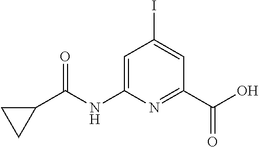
C1=C(NC(C2CC2)=O)N=C(C(O)=O)C=C1I
